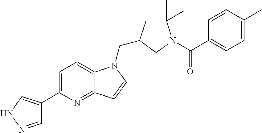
C1=NNC=C1C1=CC=C2C(=N1)C=CN2CC1CC(C)(C)N(C(C2=CC=C(C)C=C2)=O)C1
